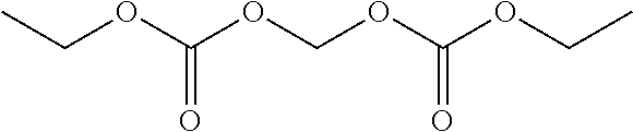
CCOC(OCOC(OCC)=O)=O
